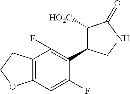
C12=C(C=C(F)C(C3C([HO2C])C(=O)NC3)=C1F)OCC2
